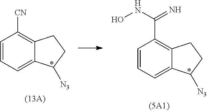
C12=CC=CC([CN])=C1CCC2[N3].C12=CC=CC(C(NO)=N)=C1CCC2[N3]
